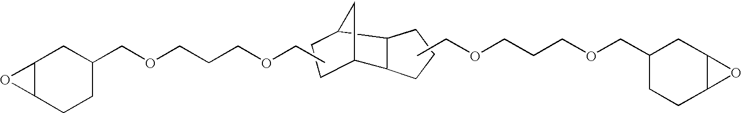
C12C(O1)CC(COCCCOCC)CC2.C12C3CCC(C1CCC2)C3.O(CCCOCC1CCC2C(C1)O2)CC
